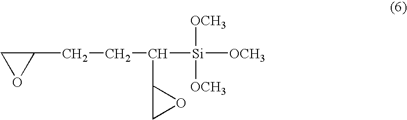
C1(CCC([Si]([OCH3])([OCH3])[OCH3])C2CO2)CO1
